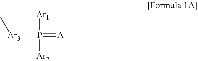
[Ar3](P([Ar1])(=[A])[Ar2])C
